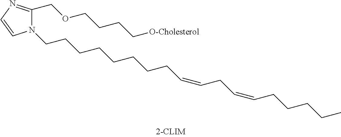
N1(CCCCCCCCC=CCC=CCCCCC)C(COCCCC[O-Cholesterol])=NC=C1
